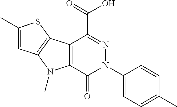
C1(C)=CC2=C(S1)C1=C(N2C)C(=O)N(C2=CC=C(C)C=C2)N=C1C(O)=O
